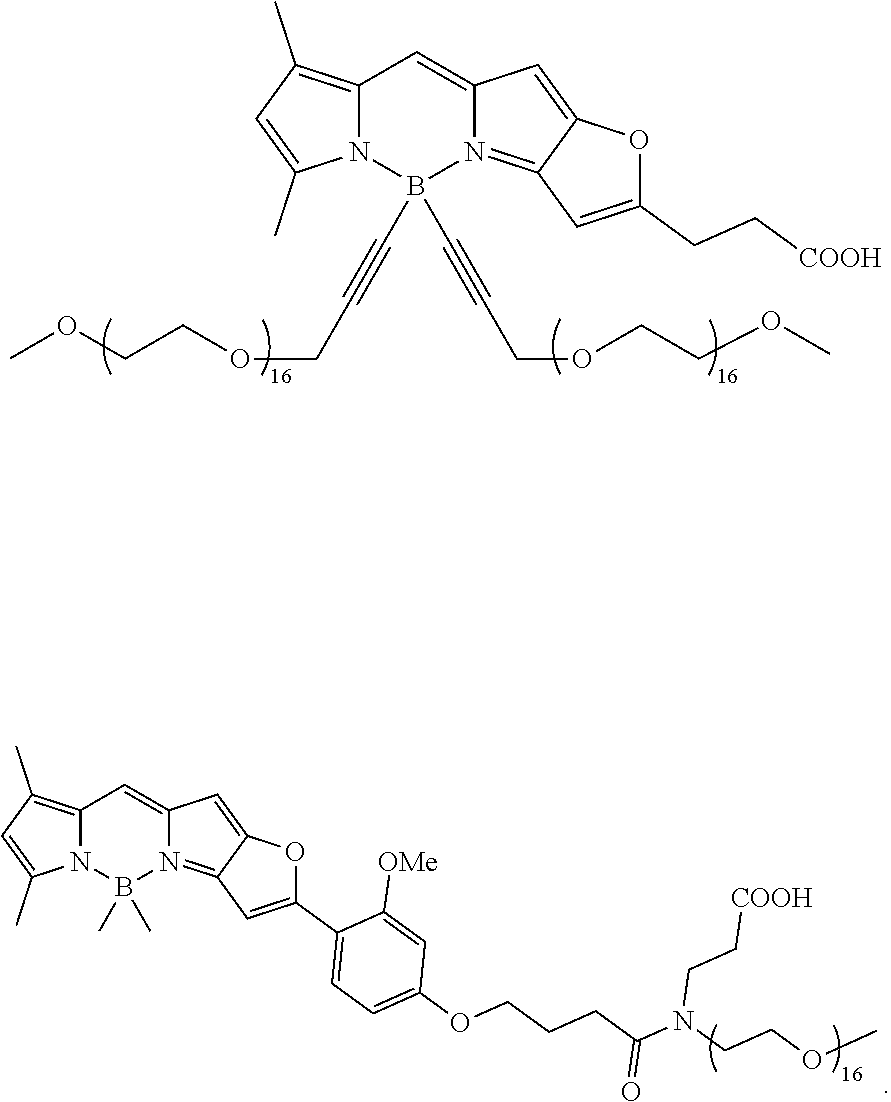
C12=C(C)C=C(C)N1B(C#CCOCCOC)(C#CCOCCOC)N1=C3C(=CC1=C2)OC(CC[COOH])=C3.C12=C(C)C=C(C)N1B(C)(C)N1=C3C(=CC1=C2)OC(C1=CC=C(OCCCC(N(CCOC)CC[COOH])=O)C=C1[OMe])=C3
